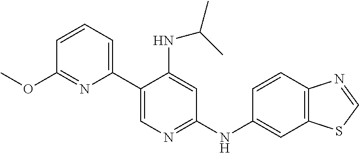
C1(C2=CC=CC(OC)=N2)=CN=C(NC2=CC3=C(C=C2)N=CS3)C=C1NC(C)C
